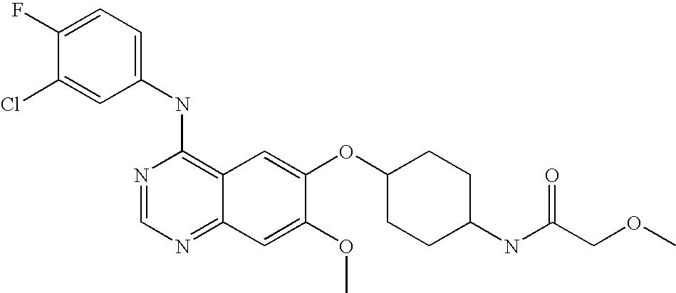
C1=C(Cl)C(F)=CC=C1NC1=C2C(=NC=N1)C=C(OC)C(OC1CCC(NC(COC)=O)CC1)=C2
